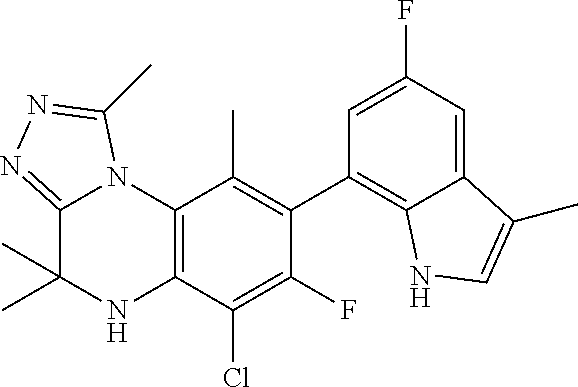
C1(C2=C3C(=CC(F)=C2)C(C)=CN3)=C(C)C2=C(C(Cl)=C1F)NC(C)(C)C1=NN=C(C)N21
